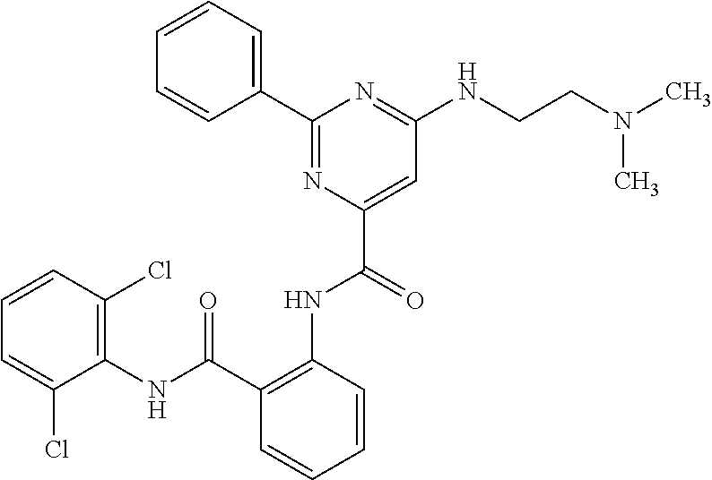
C1=CC=C(C2=NC(C(=O)NC3=C(C(NC4=C(Cl)C=CC=C4Cl)=O)C=CC=C3)=CC(NCCN(C)C)=N2)C=C1
